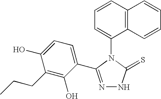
C1=CC2=C(C(N3C(=S)NN=C3C3=CC=C(O)C(CCC)=C3O)=C1)C=CC=C2
